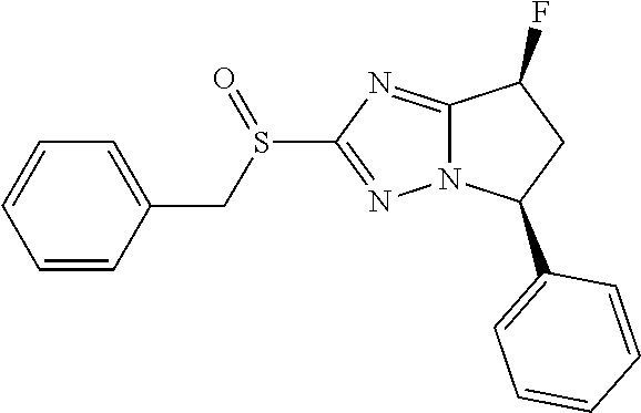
N12C(=NC(S(CC3=CC=CC=C3)=O)=N1)C(F)CC2C1=CC=CC=C1
